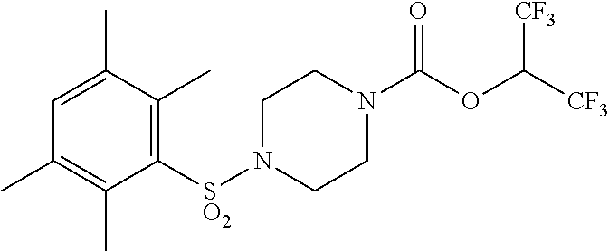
C1=C(C)C(C)=C([SO2]N2CCN(C(OC([CF3])[CF3])=O)CC2)C(C)=C1C
